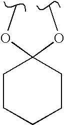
COC1(OC)CCCCC1
